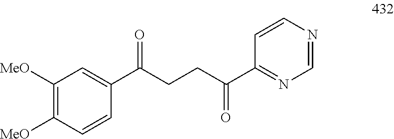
C1([MeO])=C([MeO])C=CC(C(CCC(C2=NC=NC=C2)=O)=O)=C1
